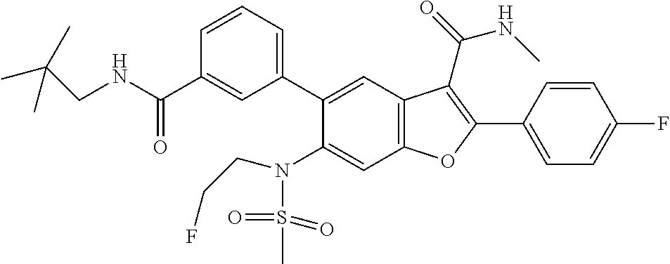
C1=CC(C2=C(C(=O)NC)C3=C(C=C(N(S(C)(=O)=O)CCF)C(C4=CC=CC(C(NCC(C)(C)C)=O)=C4)=C3)O2)=CC=C1F
